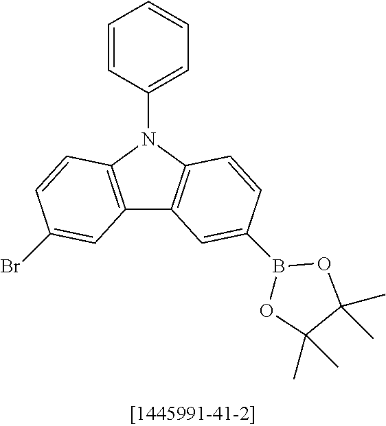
C1=CC(N2C3=C(C4=C2C=CC(B2OC(C)(C)C(C)(C)O2)=C4)C=C(Br)C=C3)=CC=C1
